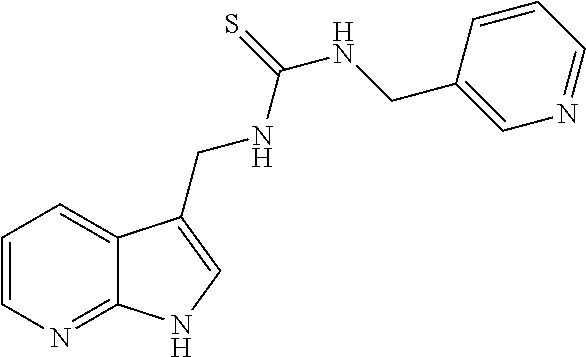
C1=CN=C2C(=C1)C(CNC(=S)NCC1=CN=CC=C1)=CN2
